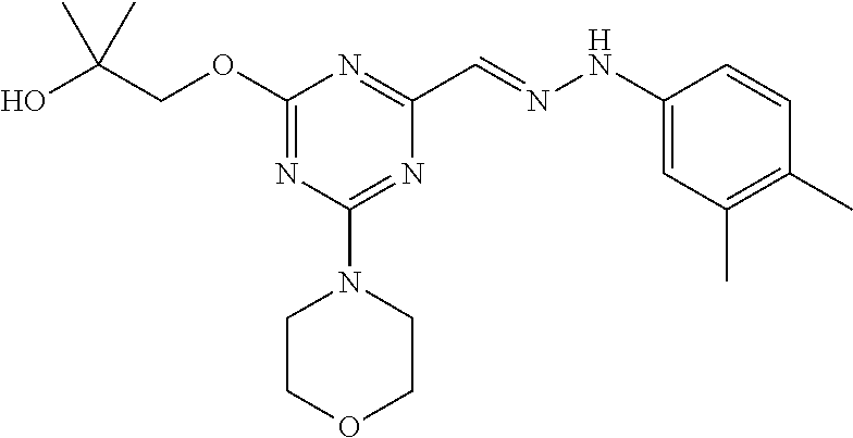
OC(COC1=NC(N2CCOCC2)=NC(C=NNC2=CC(C)=C(C)C=C2)=N1)(C)C
